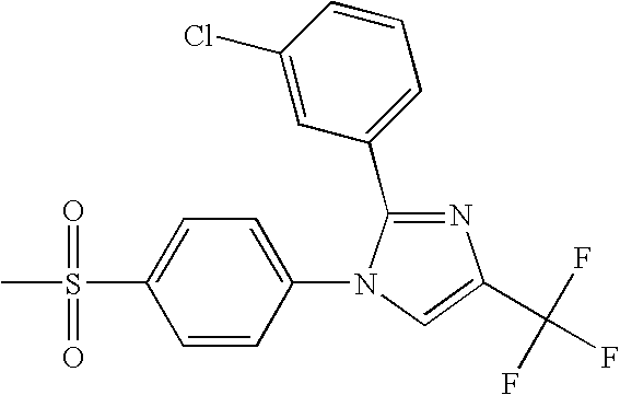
C1=C(C(F)(F)F)N=C(C2=CC=CC(Cl)=C2)N1C1=CC=C(S(C)(=O)=O)C=C1
